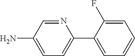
N1=CC(N)=CC=C1C1=CC=CC=C1F
